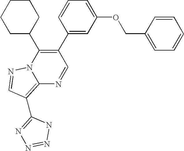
C12=C(C3=NN=NN3)C=NN1C(C1CCCCC1)=C(C1=CC(OCC3=CC=CC=C3)=CC=C1)C=N2
